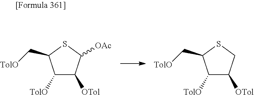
C1([TolO])C([OTol])C([OAc])SC1C[TolO].C1([TolO])C([OTol])CSC1C[TolO]
